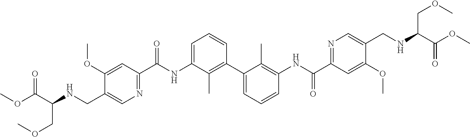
C1(OC)=CC(C(NC2=CC=CC(C3=CC=CC(NC(C4=NC=C(CNC(C(OC)=O)COC)C(OC)=C4)=O)=C3C)=C2C)=O)=NC=C1CNC(C(OC)=O)COC
